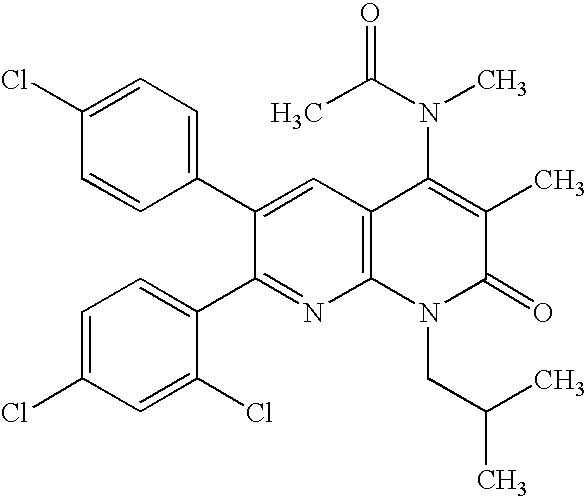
C1=CC(C2=CC3=C(N=C2C2=CC=C(Cl)C=C2Cl)N(CC(C)C)C(=O)C(C)=C3N(C(C)=O)C)=CC=C1Cl
